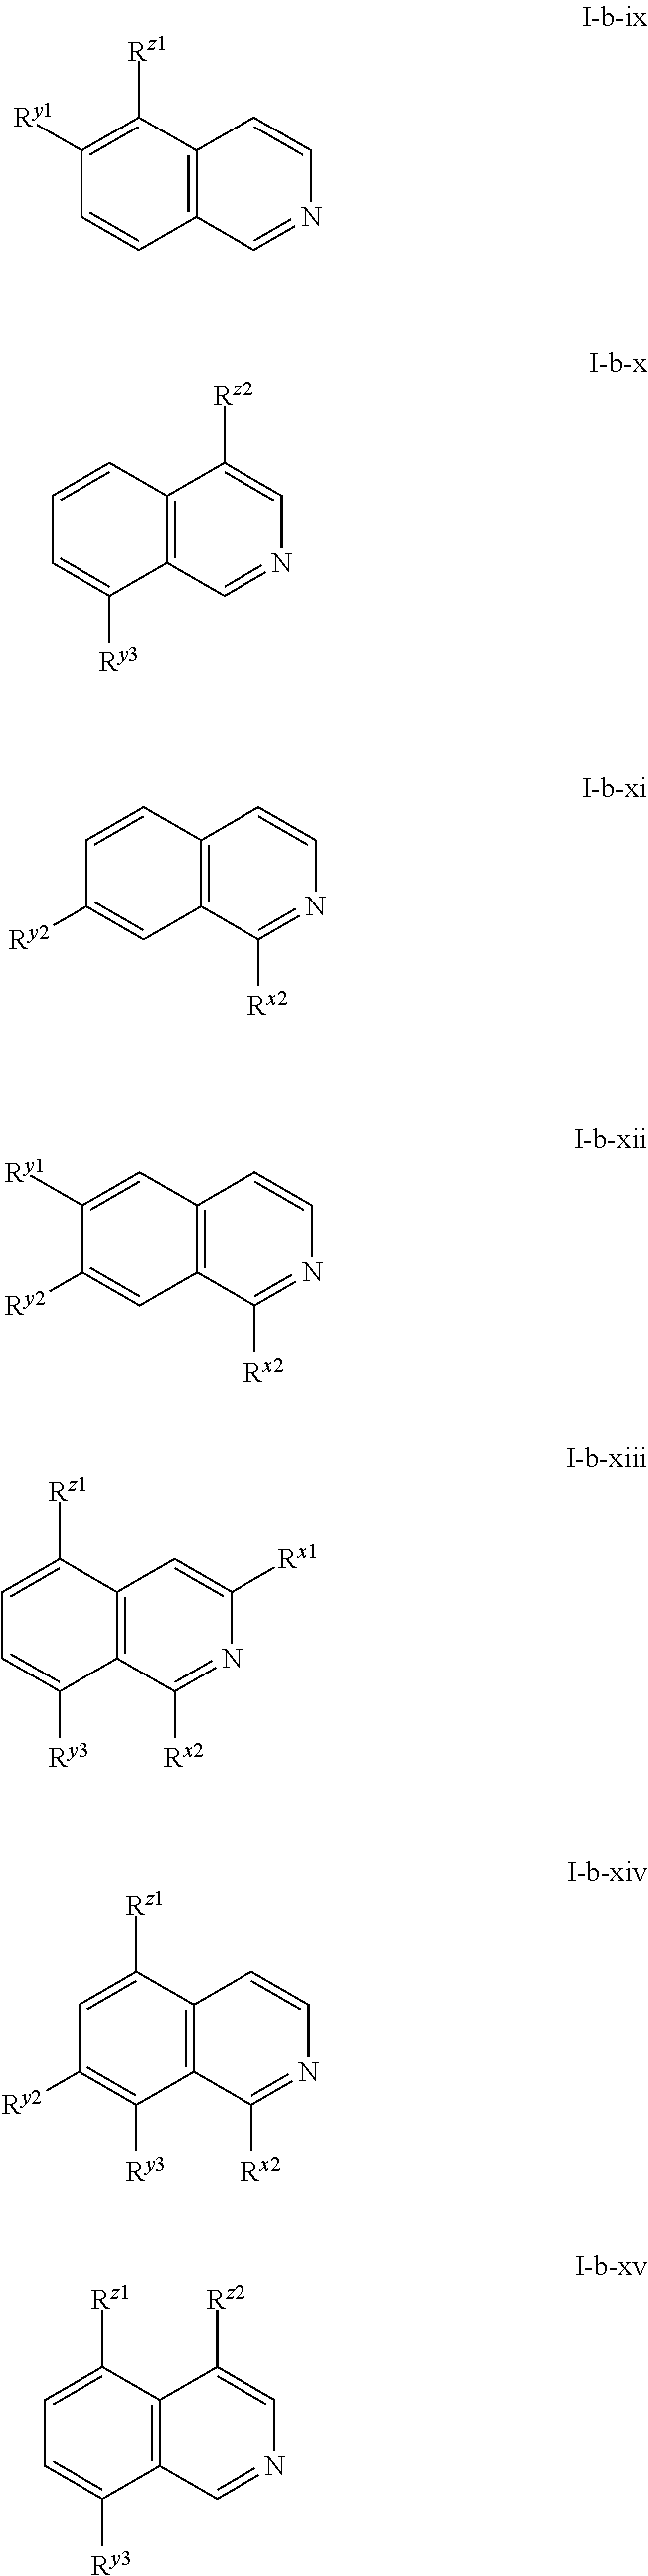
C1([Ry1])=C([Rz1])C2=C(C=C1)C=NC=C2.C1=CC2=C(C([Ry3])=C1)C=NC=C2[Rz2].C1=CC2=C(C=C1[Ry2])C([Rx2])=NC=C2.C1([Ry1])=CC2=C(C=C1[Ry2])C([Rx2])=NC=C2.C1=C([Rz1])C2=C(C([Ry3])=C1)C([Rx2])=NC([Rx1])=C2.C1=C([Rz1])C2=C(C([Ry3])=C1[Ry2])C([Rx2])=NC=C2.C1=C([Rz1])C2=C(C([Ry3])=C1)C=NC=C2[Rz2]
